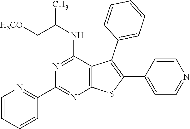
C1=CC=CC(C2=NC3=C(C(NC(C[H3CO])C)=N2)C(C2=CC=CC=C2)=C(C2=CC=NC=C2)S3)=N1
